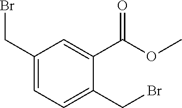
C1(CBr)=CC=C(CBr)C(C(OC)=O)=C1
